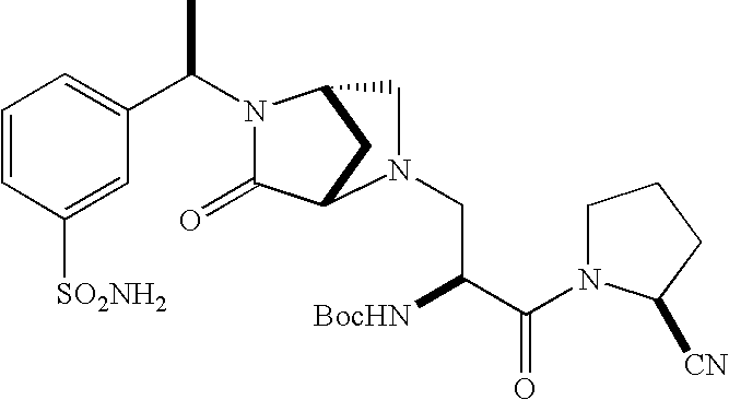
C1=CC([SO2NH2])=CC(C(C)N2C(=O)C3CC2CN3CC([BocHN])C(=O)N2CCCC2[CN])=C1
